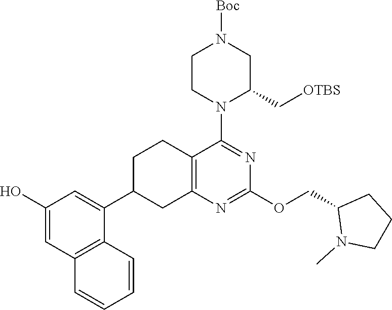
C1(O)=CC2=C(C(C3CC4=C(CC3)C(N3C(C[OTBS])CN([Boc])CC3)=NC(OCC3N(C)CCC3)=N4)=C1)C=CC=C2
